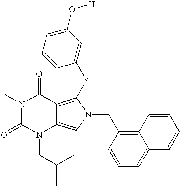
N1(C)C(=O)N(CC(C)C)C2=CN(CC3=C4C(=CC=C3)C=CC=C4)C(SC3=CC(O[H])=CC=C3)=C2C1=O
